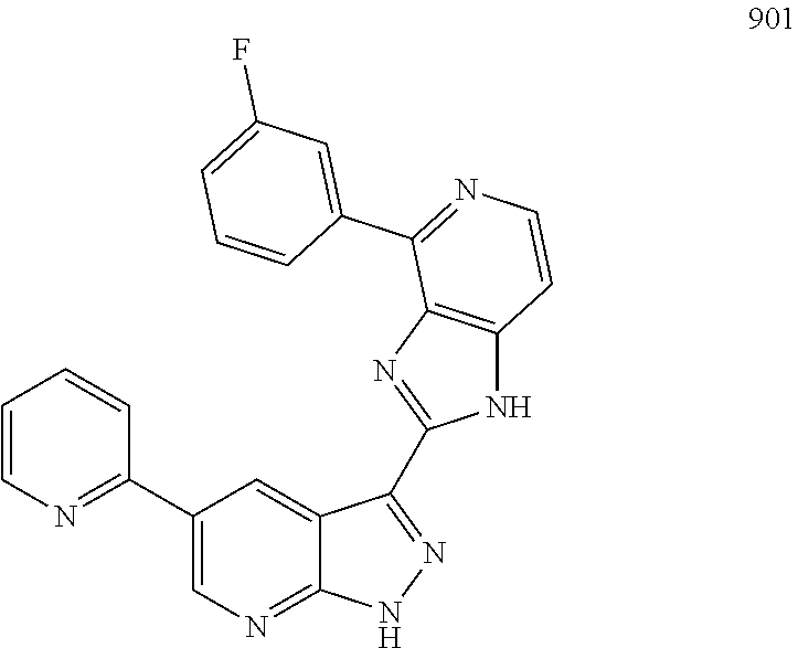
C1(C2=NC=CC=C2)=CN=C2C(=C1)C(C1=NC3=C(N1)C=CN=C3C1=CC(F)=CC=C1)=NN2
